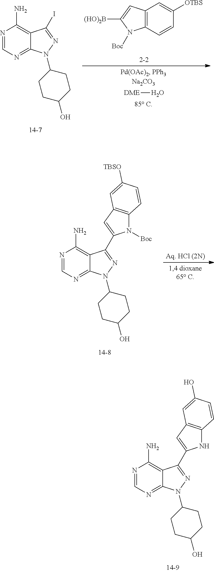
N1=CN=C2C(=C1N)C(C1=CC3=C(N1[Boc])C=CC([TBSO])=C3)=NN2C1CCC(O)CC1.N1=CN=C2C(=C1N)C(C1=CC3=C(N1)C=CC(O)=C3)=NN2C1CCC(O)CC1.C12=C(C=CC([OTBS])=C1)N([Boc])C([(HO)2B])=C2.[DME]O.N1=CN=C2C(=C1N)C(I)=NN2C1CCC(O)CC1
